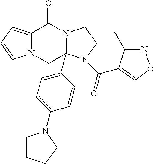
C12=CC=CN1CC1(C3=CC=C(N4CCCC4)C=C3)N(C2=O)CCN1C(=O)C1=CON=C1C
